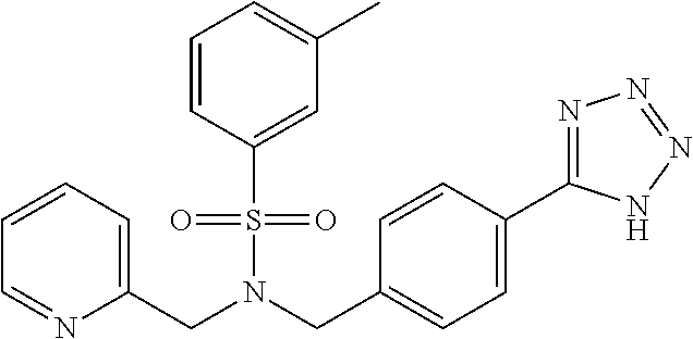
S(N(CC1=CC=CC=N1)CC1=CC=C(C2=NN=NN2)C=C1)(C1=CC(C)=CC=C1)(=O)=O
